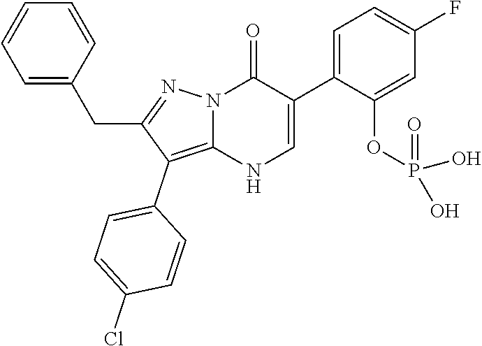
O=C1N2C(=C(C3=CC=C(Cl)C=C3)C(CC3=CC=CC=C3)=N2)NC=C1C1=CC=C(F)C=C1OP(=O)(O)O
